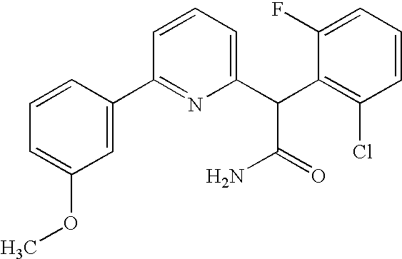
C1=C(OC)C=C(C2=NC(C(C3=C(Cl)C=CC=C3F)C(=O)N)=CC=C2)C=C1
